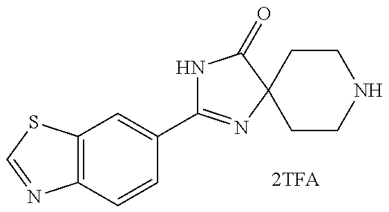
N1C(C2=CC3=C(C=C2)N=CS3)=NC2(C1=O)CCNCC2
